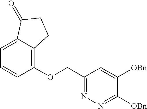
C(C1=NN=C([OBn])C([OBn])=C1)OC1=C2C(=CC=C1)C(=O)CC2
